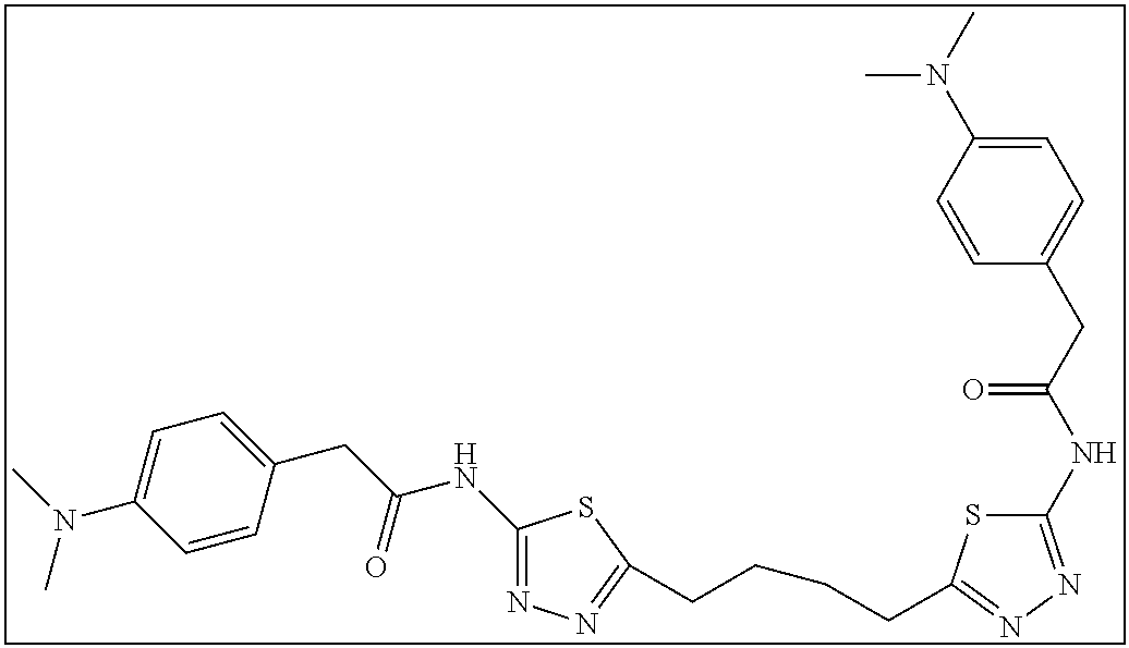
C1(NC(CC2=CC=C(N(C)C)C=C2)=O)=NN=C(CCCCC2=NN=C(NC(CC3=CC=C(N(C)C)C=C3)=O)S2)S1
